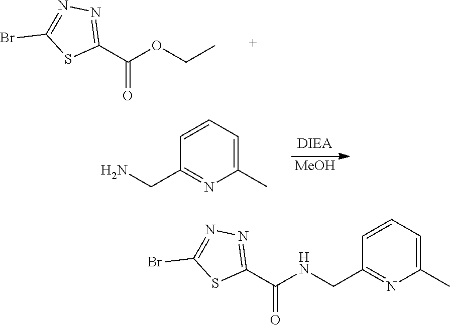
C1(C(OCC)=O)=NN=C(Br)S1.[MeOH].C1(C)=CC=CC(CN)=N1.C1(C)=CC=CC(CNC(C2=NN=C(Br)S2)=O)=N1
